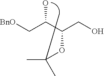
[BnO]CC(C(CO)OC(C)C)O
